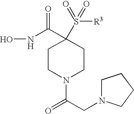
ONC(C1(S([R3])(=O)=O)CCN(C(CN2CCCC2)=O)CC1)=O
